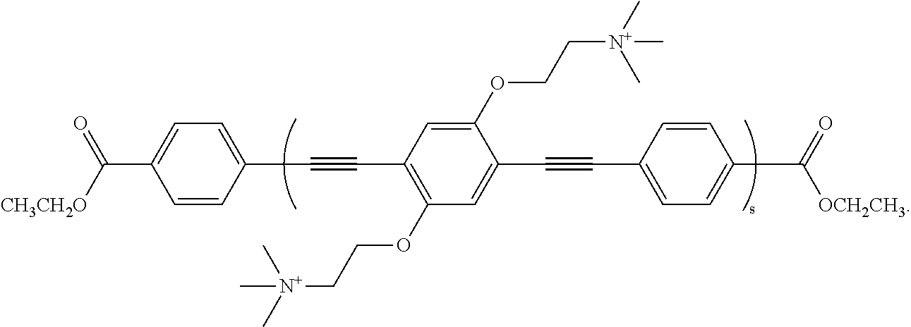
C1(OCC[N+](C)(C)C)=CC(C#CC2=CC=C(C([CH3CH2O])=O)C=C2)=C(OCC[N+](C)(C)C)C=C1C#CC1=CC=C(C(=O)[OCH2CH3])C=C1
